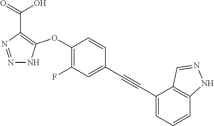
C1(OC2=C(C(=O)O)N=NN2)=C(F)C=C(C#CC2=CC=CC3=C2C=NN3)C=C1
